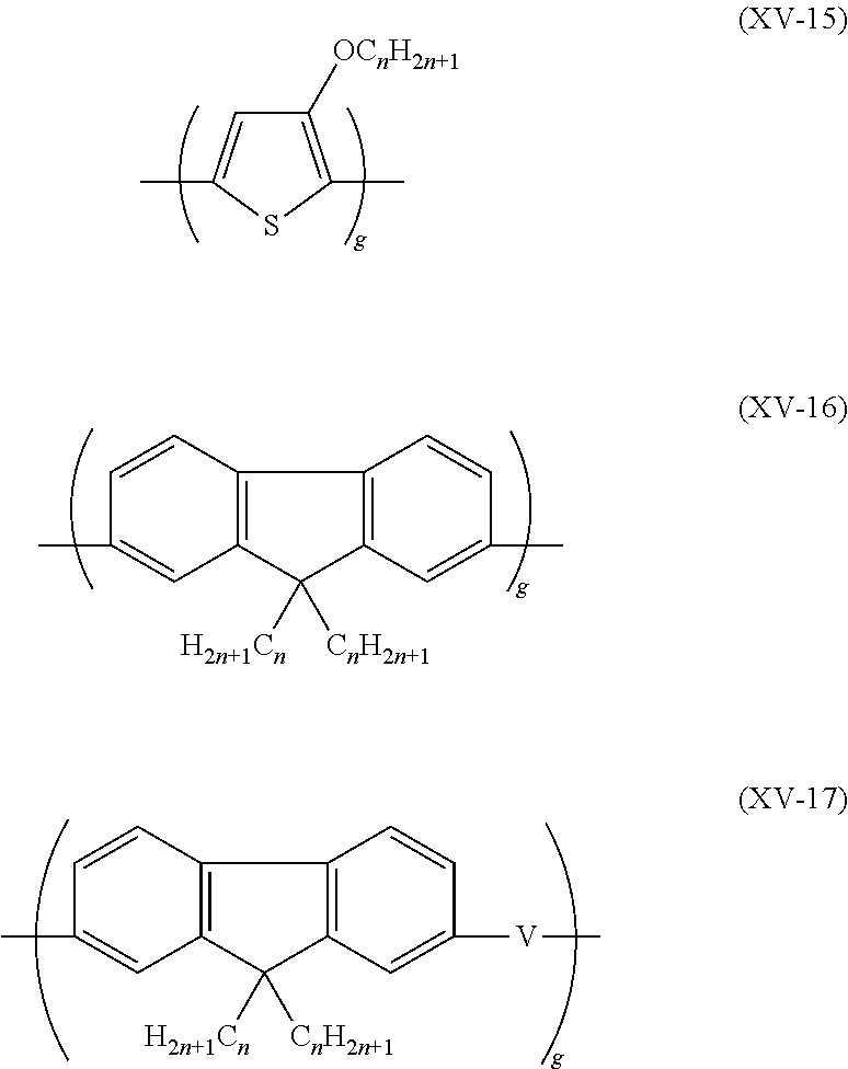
C1([OCnH2n+1])=C(C)SC(C)=C1.C1=CC(C)=CC2=C1C1=C(C2([H2n+1Cn])[CnH2n+1])C=C(C)C=C1.C1=CC(C)=CC2=C1C1=C(C2([H2n+1Cn])[CnH2n+1])C=C([V]C)C=C1
